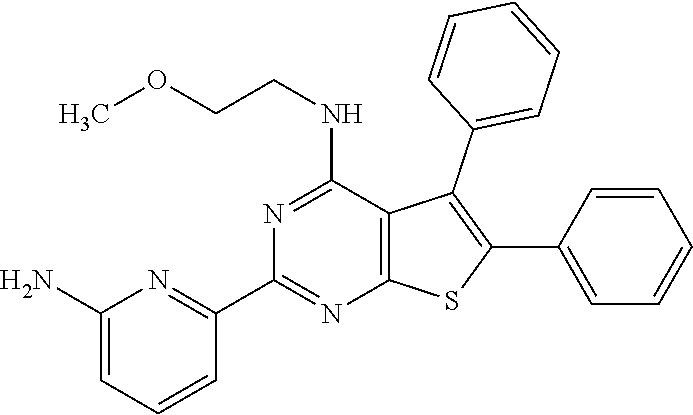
C12=C(C(NCCOC)=NC(C3=NC(N)=CC=C3)=N1)C(C1=CC=CC=C1)=C(C1=CC=CC=C1)S2
